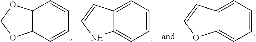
C12=C(C=CC=C1)OCO2.C12=CC=CC=C1NC=C2.C12=CC=CC=C1OC=C2
